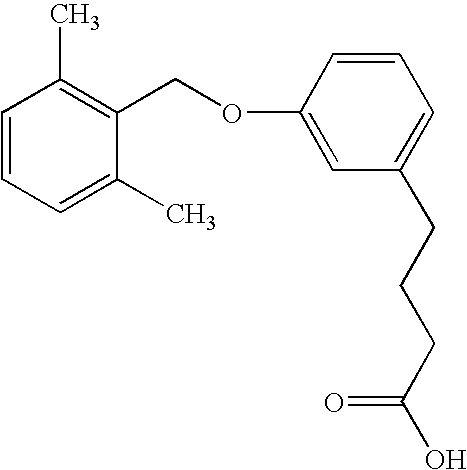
C1=CC=C(C)C(COC2=CC(CCCC(O)=O)=CC=C2)=C1C
